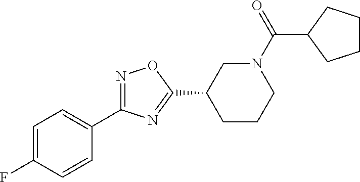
C1=C(F)C=CC(C2=NOC(C3CCCN(C(=O)C4CCCC4)C3)=N2)=C1
